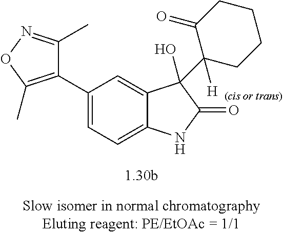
[(cis or trans)].C1=C(C2=C(C)ON=C2C)C=C2C(=C1)NC(=O)C2(O)C1([H])CCCCC1=O
